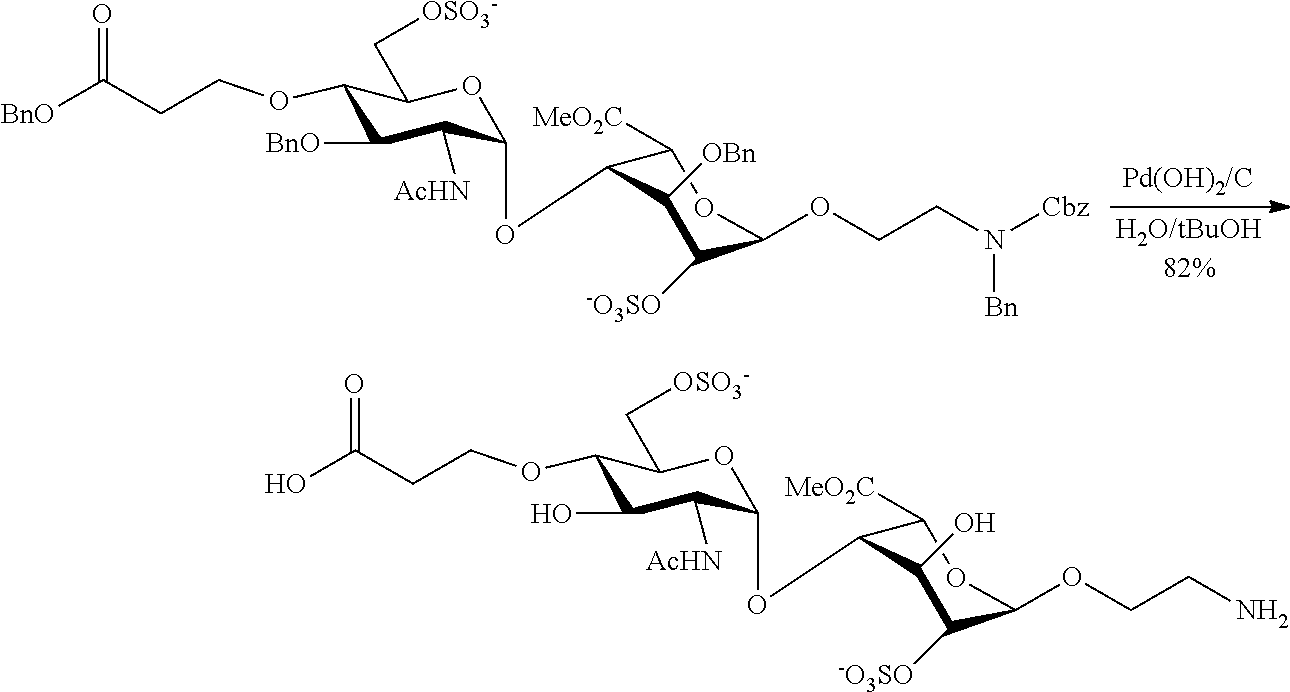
C1(OCCC([BnO])=O)C([BnO])C([AcHN])C(OC2C([MeO2C])OC(OCCN([Cbz])[Bn])C([-O3SO])C2[OBn])OC1C[OSO3-].C1(OCCC(O)=O)C(O)C([AcHN])C(OC2C([MeO2C])OC(OCCN)C([-O3SO])C2O)OC1C[OSO3-]
